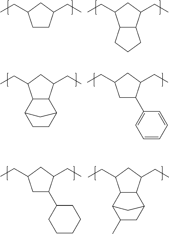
C1CC(CC)CC1CC.C12C(C(CC)CC1CC)CCC2.C1(CC)CC(CC)C2C1C1CCC2C1.C1C(C2=CC=CC=C2)C(CC)CC1CC.C1C(C2CCCCC2)C(CC)CC1CC.C1(CC)CC(CC)C2C1C1CC(C)C2C1
